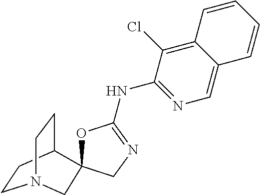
C1CC2CCN1CC21OC(NC2=NC=C3C(=C2Cl)C=CC=C3)=NC1
